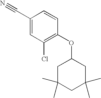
C1(OC2=C(Cl)C=C(C#N)C=C2)CC(C)(C)CC(C)(C)C1
